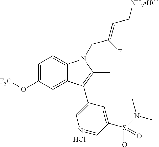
C1=C(O[F3C])C=C2C(=C1)N(CC(F)=CC[NH2HCl])C(C)=C2C1=CN=CC(S(N(C)C)(=O)=O)=C1.Cl
